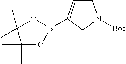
C1N([Boc])CC=C1B1OC(C)(C)C(C)(C)O1
